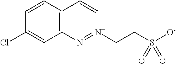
C12=C(C=CC(Cl)=C1)C=C[N+](CCS([O-])(=O)=O)=N2
